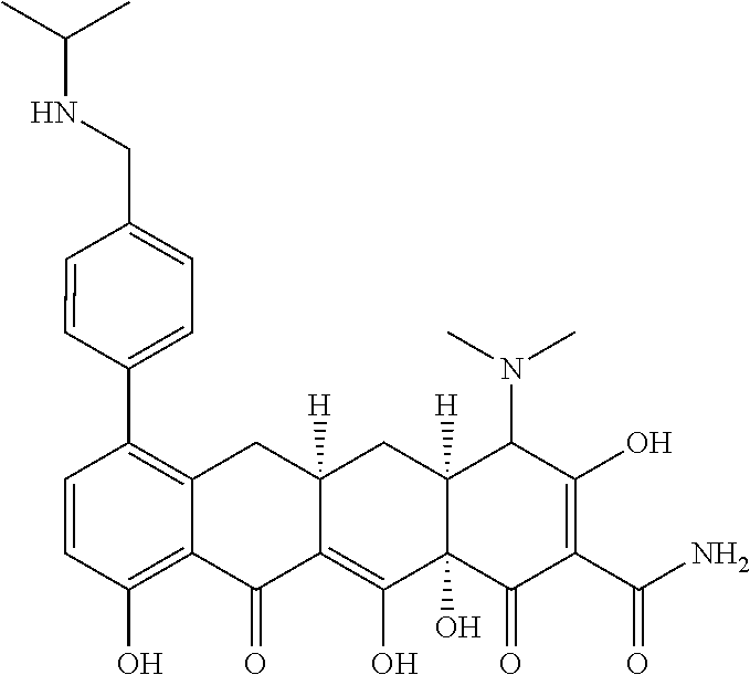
C1=CC(O)=C2C(=C1C1=CC=C(CNC(C)C)C=C1)CC1([H])C(=C(O)C3(O)C([H])(C1)C(N(C)C)C(O)=C(C(N)=O)C3=O)C2=O
